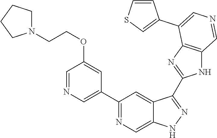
C1(C2=CN=CC(OCCN3CCCC3)=C2)=NC=C2C(=C1)C(C1=NC3=C(N1)C=NC=C3C1=CSC=C1)=NN2
